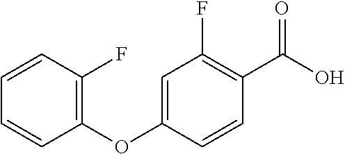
C1(OC2=C(F)C=CC=C2)=CC(F)=C(C(O)=O)C=C1
